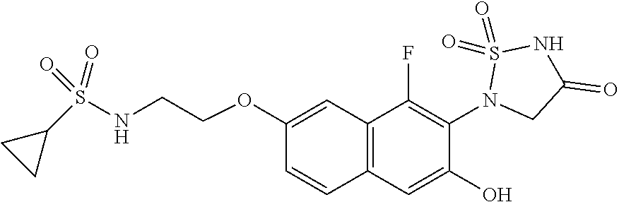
C12=C(C=C(O)C(N3CC(=O)NS3(=O)=O)=C1F)C=CC(OCCNS(C1CC1)(=O)=O)=C2
